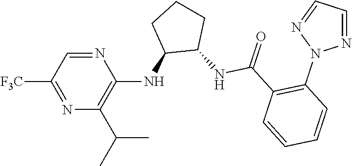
N1=CC([F3C])=NC(C(C)C)=C1NC1C(NC(C2=C(N3N=CC=N3)C=CC=C2)=O)CCC1
